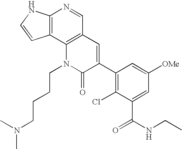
C12=C(C3=C(C=N1)C=C(C1=C(Cl)C(C(NCC)=O)=CC([OMe])=C1)C(=O)N3CCCCN(C)C)C=CN2
